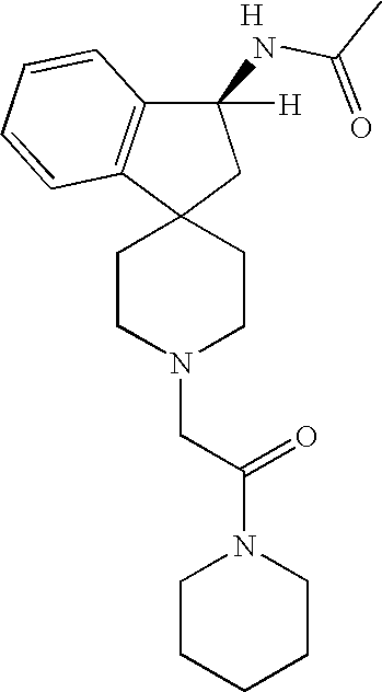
C(N1CCC2(CC1)CC(NC(C)=O)([H])C1=C2C=CC=C1)C(N1CCCCC1)=O.[H]
